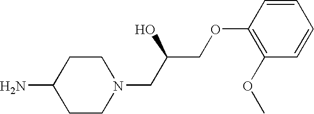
C1CN(CC(COC2=C(OC)C=CC=C2)O)CCC1N
